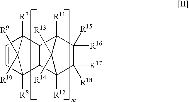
C12([R12])C([R17])([R18])C([R16])([R15])C([R11])(C3C1C1([R8])C=CC3([R7])C1([R9])[R10])C2([R14])[R13]
